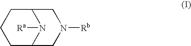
C12CCCC(N1[Ra])CN([Rb])C2
